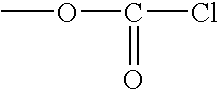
COC(Cl)=O
